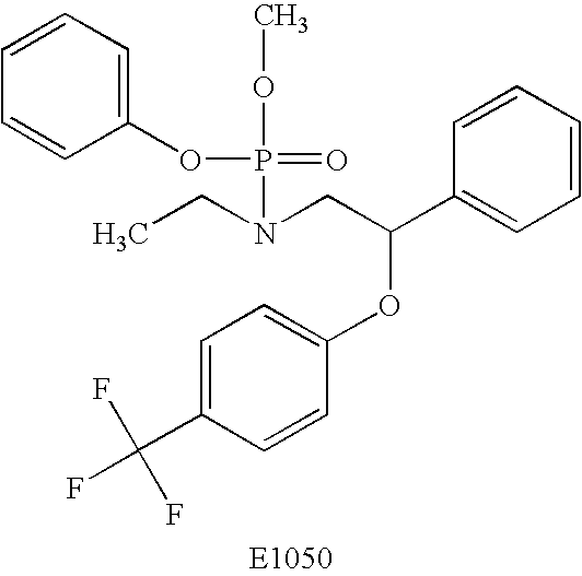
C1=C(C(F)(F)F)C=CC(OC(C2=CC=CC=C2)CN(CC)P(=O)(OC2=CC=CC=C2)OC)=C1
